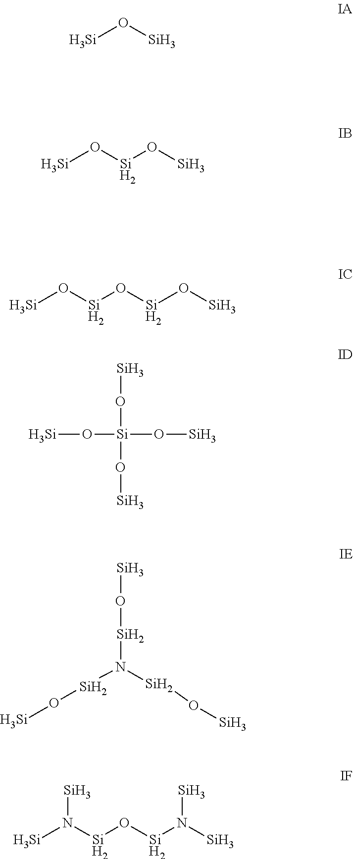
[Si]O[Si].[Si]O[Si]O[Si].[Si]O[Si]O[Si]O[Si].O([Si](O[Si])(O[Si])O[Si])[Si].N([Si]O[Si])([Si]O[Si])[Si]O[Si].[Si]N([Si]O[Si]N([Si])[Si])[Si]
